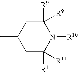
C1C([R11])([R11])N([R10])C([R9])([R9])CC1C
